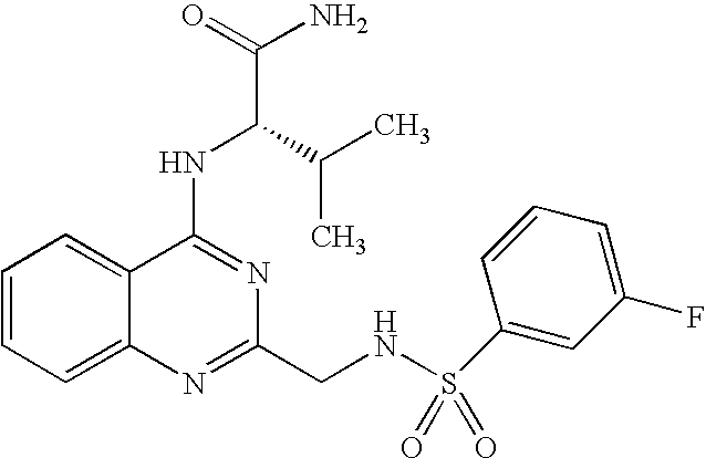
C1=CC=C2C(=C1)C(NC(C(C)C)C(N)=O)=NC(CNS(=O)(=O)C1=CC(F)=CC=C1)=N2
